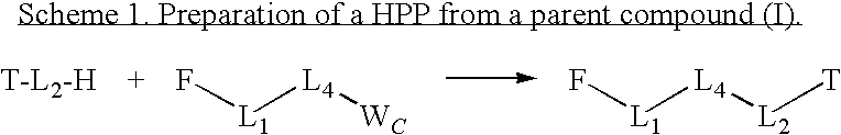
F[L1][L4][L2][T].[T-L2-H].F[L1][L4][WC]
